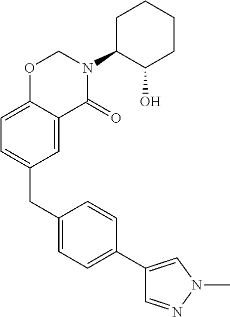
C1(CC2=CC=C3C(=C2)C(=O)N(C2C(O)CCCC2)CO3)=CC=C(C2=CN(C)N=C2)C=C1
